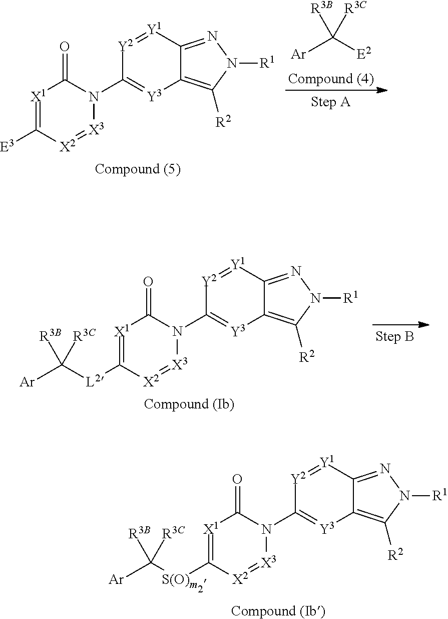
[X1]1=C([S(O)m]C([Ar])([R3B])[R3C])[X2]=[X3]N(C2=[Y3]C3=C([R2])N([R1])N=C3[Y1]=[Y2]2)C1=O.[X1]1=C([L2]C([Ar])([R3B])[R3C])[X2]=[X3]N(C2=[Y3]C3=C([R2])N([R1])N=C3[Y1]=[Y2]2)C1=O.[X1]1=C([E3])[X2]=[X3]N(C2=[Y3]C3=C([R2])N([R1])N=C3[Y1]=[Y2]2)C1=O.[E2]C([Ar])([R3B])[R3C]
